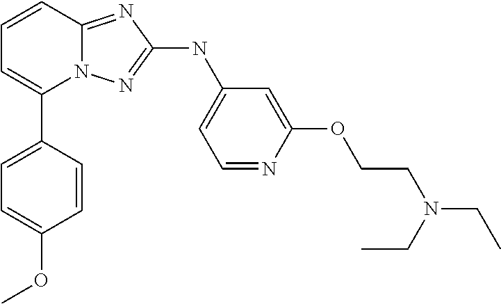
C1=CC2=NC(NC3=CC=NC(OCCN(CC)CC)=C3)=NN2C(C2=CC=C(OC)C=C2)=C1
